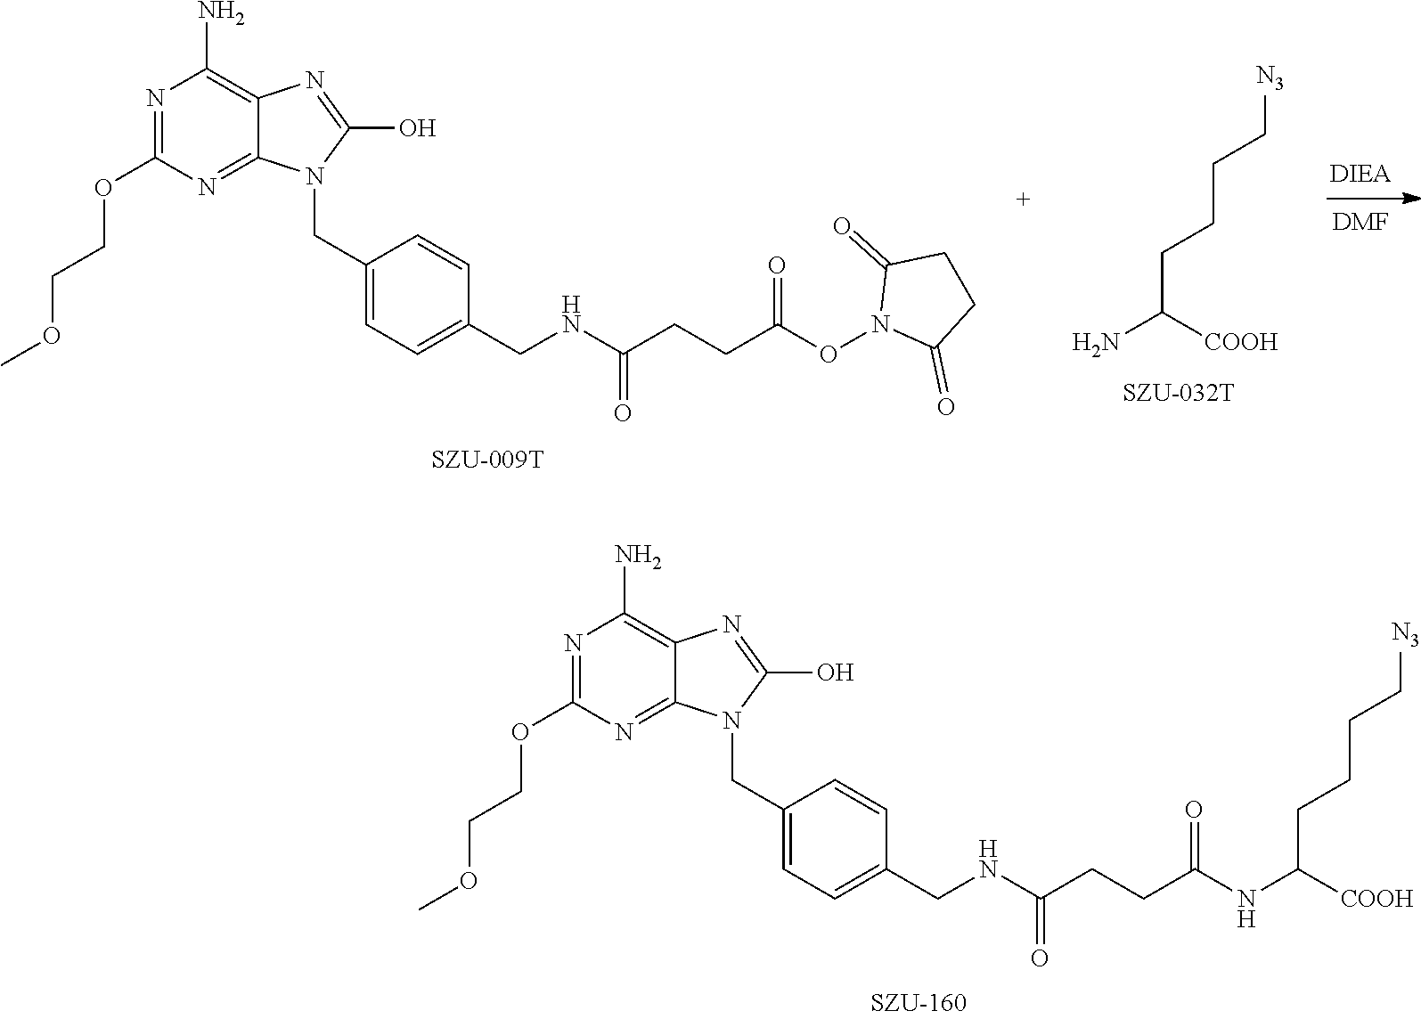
[DMF].C1=CC(CNC(CCC(ON2C(=O)CCC2=O)=O)=O)=CC=C1CN1C(O)=NC2=C(N)N=C(OCCOC)N=C12.NC([COOH])CCCC[N3].C1=CC(CNC(CCC(NC([COOH])CCCC[N3])=O)=O)=CC=C1CN1C(O)=NC2=C(N)N=C(OCCOC)N=C12
